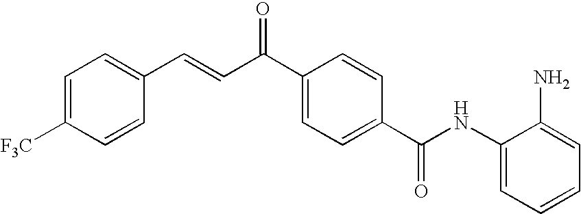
C1(NC(C2=CC=C(C(=O)C=CC3=CC=C([F3C])C=C3)C=C2)=O)=CC=CC=C1N
